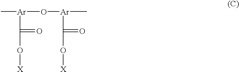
C[Ar](O[Ar](C)C(=O)O[X])C(=O)O[X]
